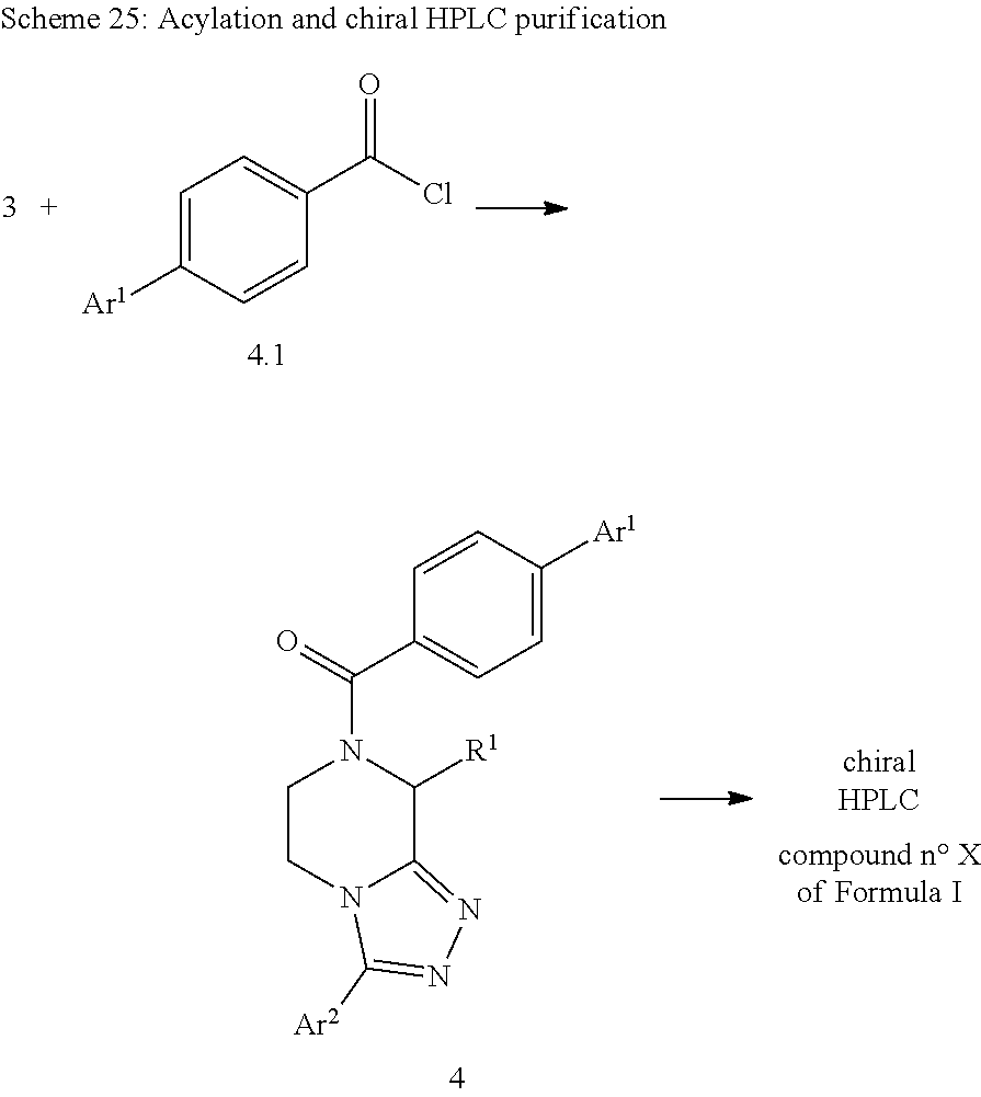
C1=C([Ar1])C=CC(C(Cl)=O)=C1.C1=CC([Ar1])=CC=C1C(=O)N1CCN2C(=NN=C2[Ar2])C1[R1]
